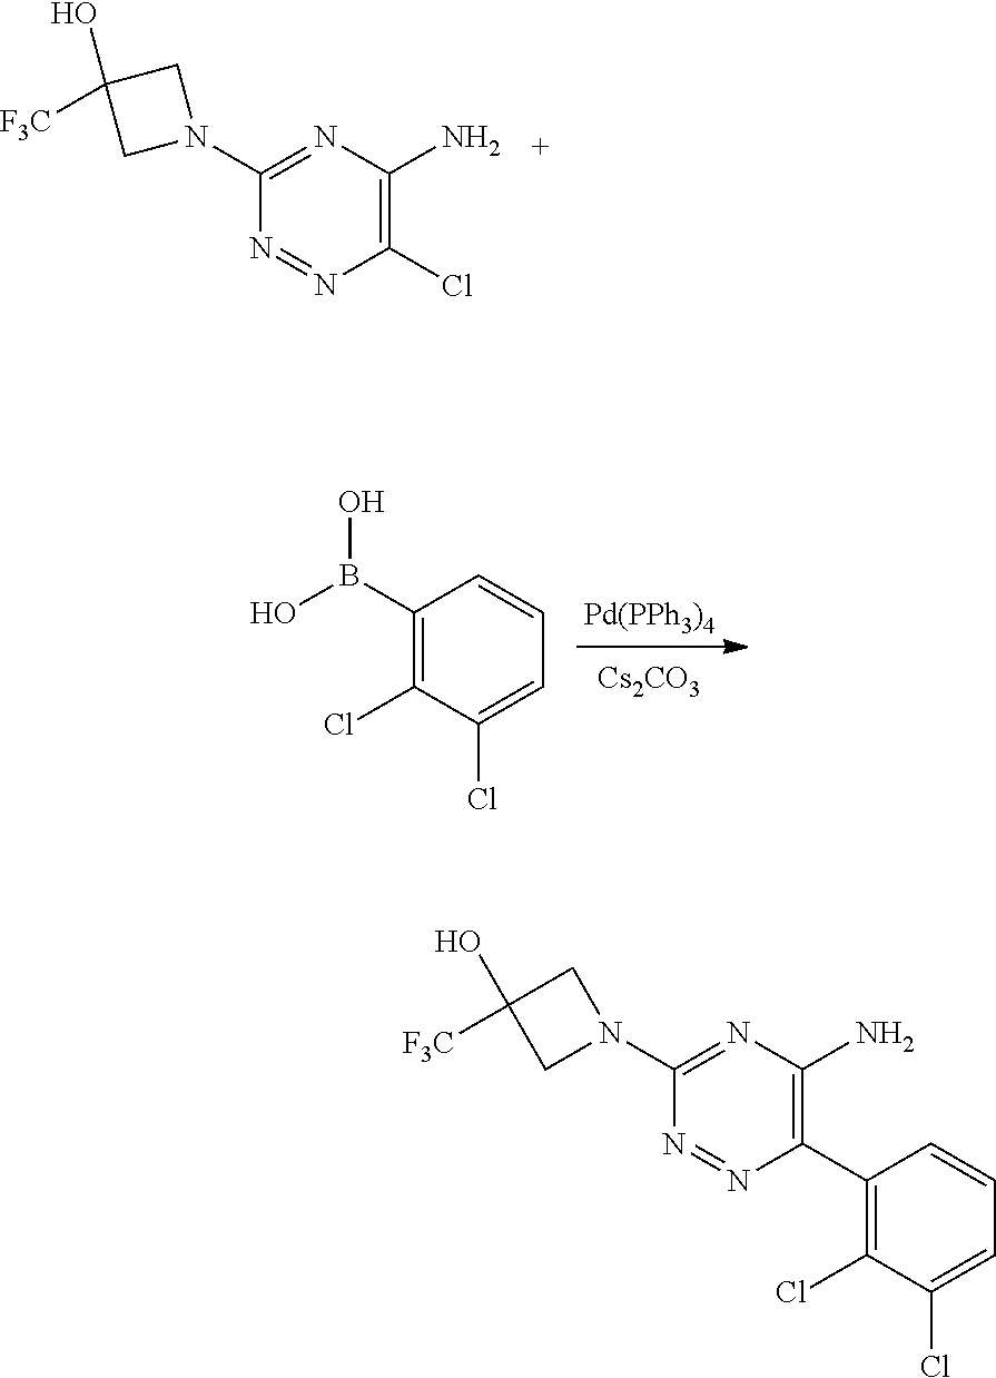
N1=NC(Cl)=C(N)N=C1N1CC(O)([F3C])C1.[Pd(PPh3)4].[Cs2CO3].C1(B(O)O)=C(Cl)C(Cl)=CC=C1.N1=NC(C2=C(Cl)C(Cl)=CC=C2)=C(N)N=C1N1CC([F3C])(O)C1
